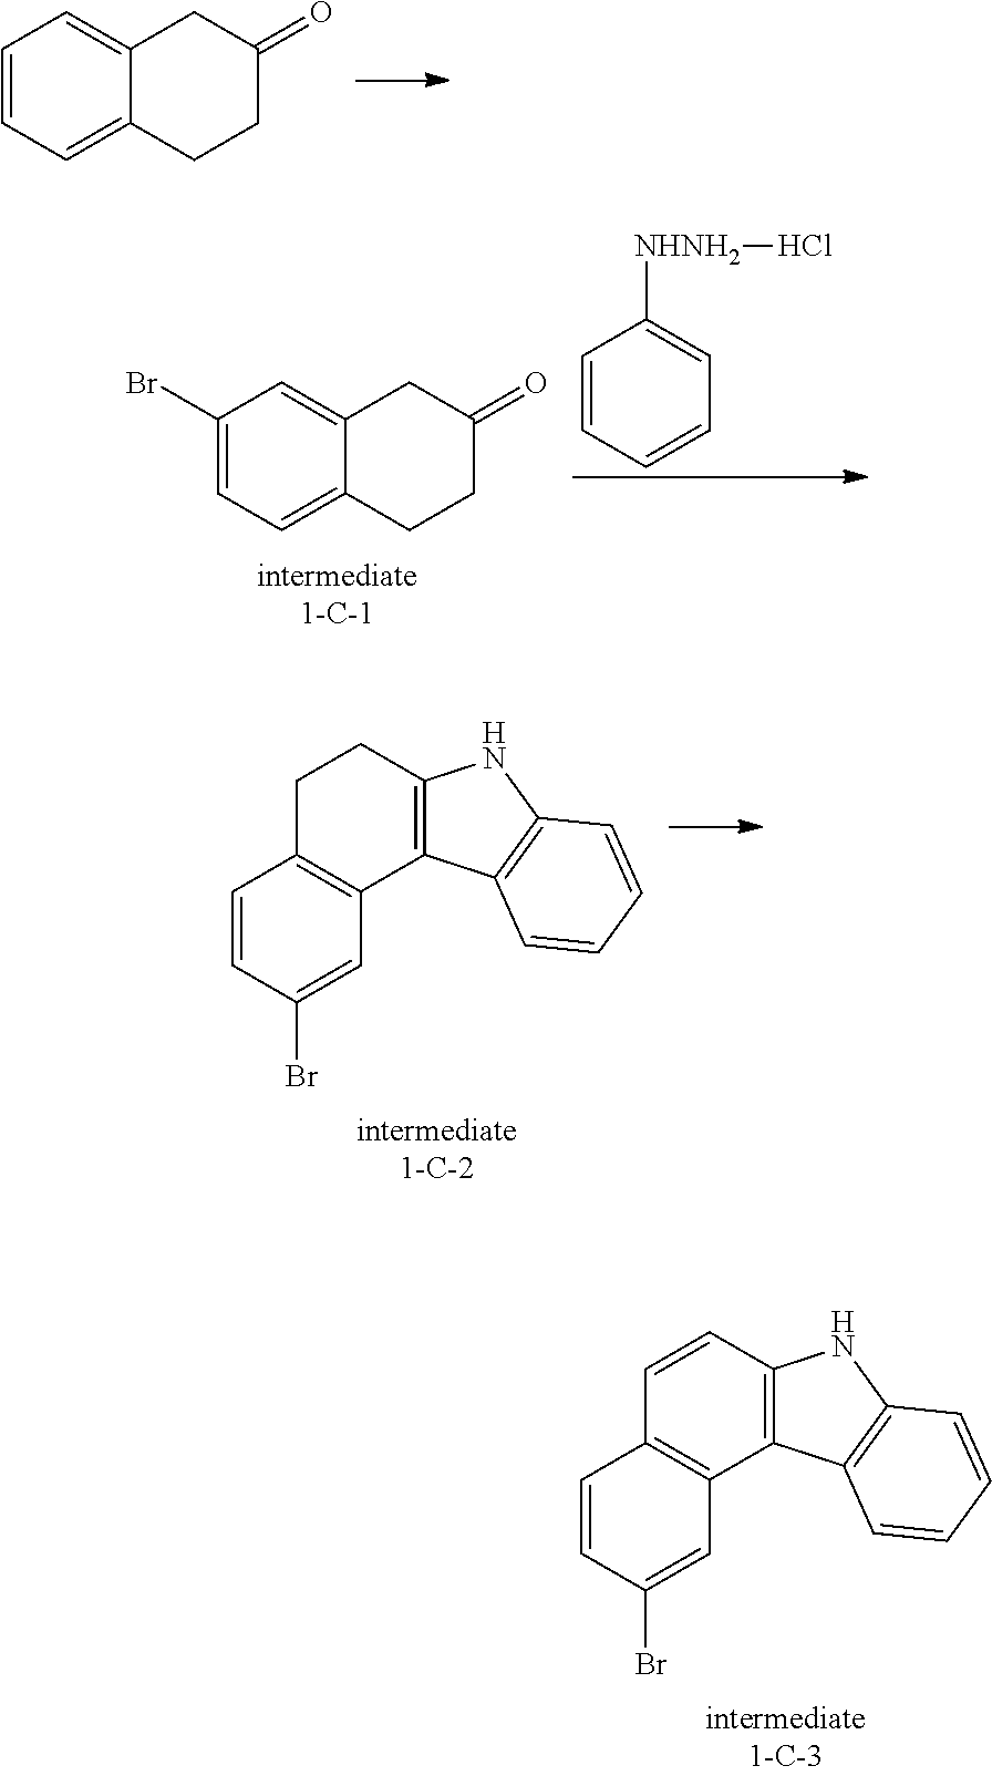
C1=CC=C2C(=C1)CC(=O)CC2.C1=CC2=C(C3=C1C=CC(Br)=C3)C1=C(N2)C=CC=C1.C1(Br)=CC=C2C(=C1)CC(=O)CC2.C1=CC=CC=C1[NHNH2]Cl.C1C2=C(C3=C(C1)NC1=C3C=CC=C1)C=C(Br)C=C2
